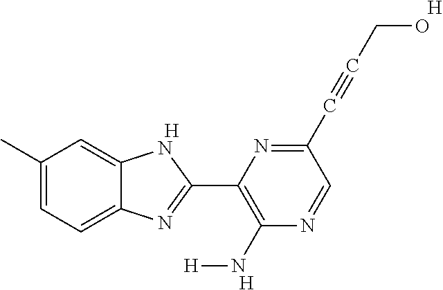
[H].C1(C)=CC=C2C(=C1)NC(C1=C(N[H])N=CC(C#CCO)=N1)=N2.[H].[H]
